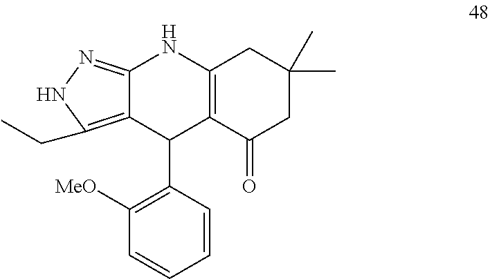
C12=NNC(CC)=C1C(C1=C([MeO])C=CC=C1)C1=C(N2)CC(C)(C)CC1=O
